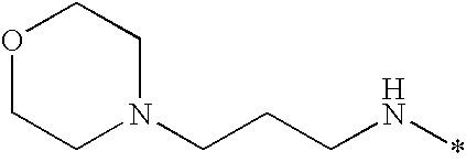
C(N*)CCN1CCOCC1
